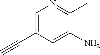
C1=C(C#C)C=C(N)C(C)=N1
